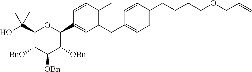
C1(C(O)(C)C)C([BnO])C([OBn])C([OBn])C(C2=CC(CC3=CC=C(CCCCOCC=C)C=C3)=C(C)C=C2)O1
